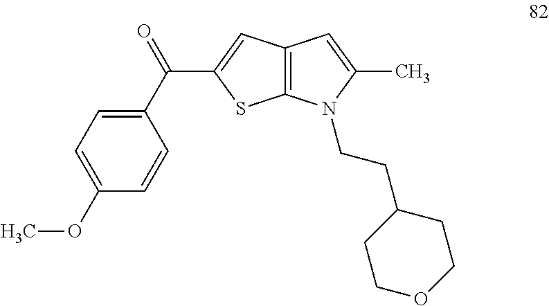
C1=C(OC)C=CC(C(=O)C2=CC3=C(S2)N(CCC2CCOCC2)C(C)=C3)=C1
